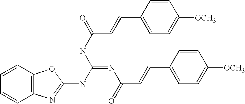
C12=C(N=C(NC(=NC(=O)C=CC3=CC=C([OCH3])C=C3)NC(=O)C=CC3=CC=C([OCH3])C=C3)O1)C=CC=C2
